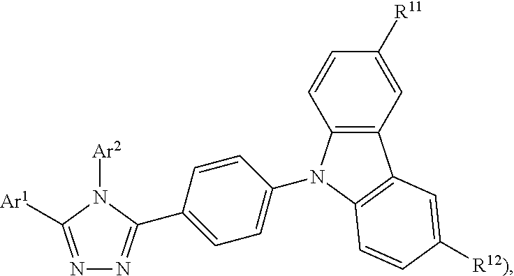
C1([R11])=CC2=C(C=C1)N(C1=CC=C(C3=NN=C([Ar1])N3[Ar2])C=C1)C1=C2C=C([R12)])C=C1
